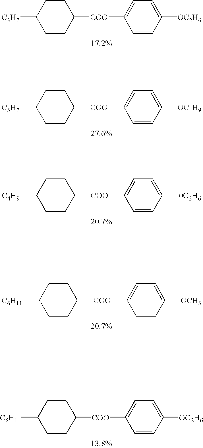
[C3H7]C1CCC([COO]C2=CC=C([OC2H6])C=C2)CC1.[C6H11]C1CCC([COO]C2=CC=C([OC2H6])C=C2)CC1.[C6H11]C1CCC([COO]C2=CC=C([OCH3])C=C2)CC1.[C4H9]C1CCC([COO]C2=CC=C([0C2H6])C=C2)CC1.[C3H7]C1CCC([COO]C2=CC=C([OC4H9])C=C2)CC1
